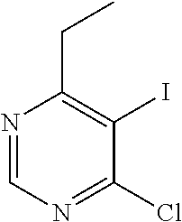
N1=CN=C(Cl)C(I)=C1CC
